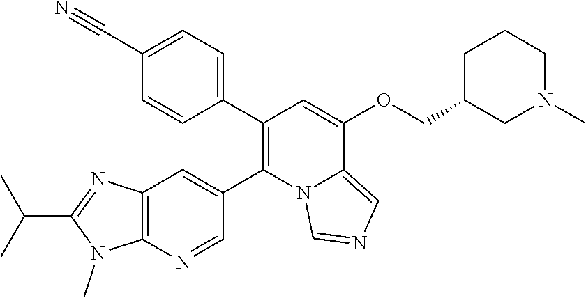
C1=C(C#N)C=CC(C2=C(C3=CC4=C(N=C3)N(C)C(C(C)C)=N4)N3C(=CN=C3)C(OCC3CN(C)CCC3)=C2)=C1
